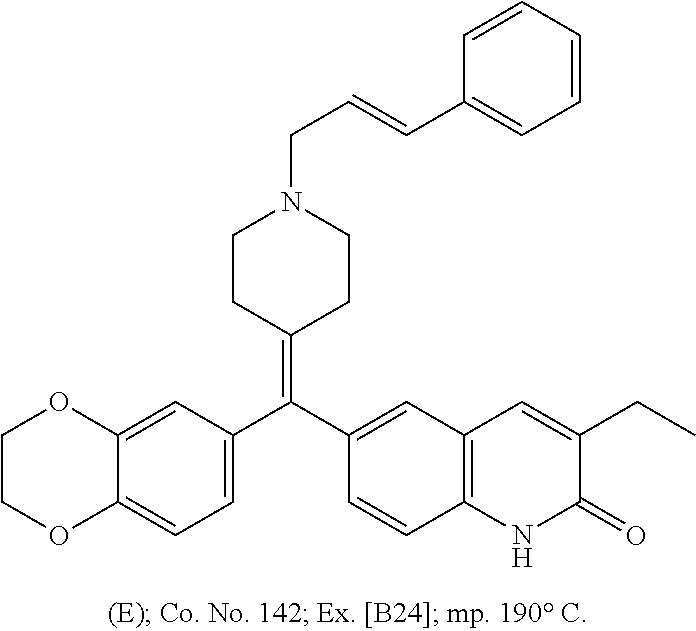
C1OC2=CC(C(C3=CC4=C(C=C3)NC(=O)C(CC)=C4)=C3CCN(CC=CC4=CC=CC=C4)CC3)=CC=C2OC1
